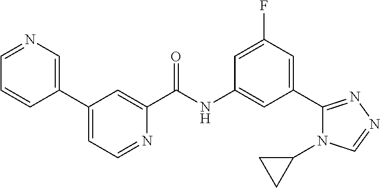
C1=NC=C(C2=CC=NC(C(NC3=CC(C4=NN=CN4C4CC4)=CC(F)=C3)=O)=C2)C=C1
